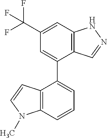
C1(C(F)(F)F)=CC2=C(C(C3=CC=CC4=C3C=CN4C)=C1)C=NN2
